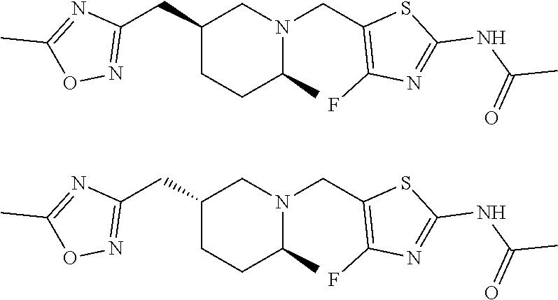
C1C(CC2=NOC(C)=N2)CCC(C)N1CC1=C(F)N=C(NC(C)=O)S1.C1C(CC2=NOC(C)=N2)CCC(C)N1CC1=C(F)N=C(NC(C)=O)S1
